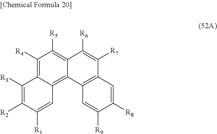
C1([R4])=C2C(=C3C(=C1[R5])C([R6])=C([R7])C1=C3C=C([R9])C([R8])=C1)C=C([R1])C([R2])=C2[R3]
